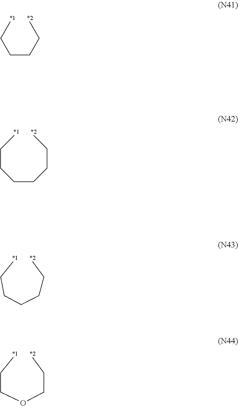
C(CCC)CC.C(CCCCCC)C.C(CC)CCCC.C(C)COCCC
